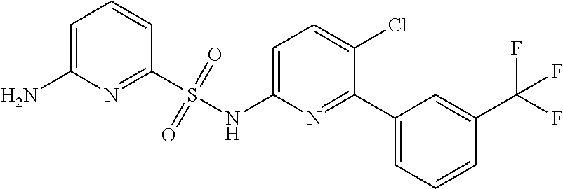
C1=C(N)N=C(S(NC2=CC=C(Cl)C(C3=CC=CC(C(F)(F)F)=C3)=N2)(=O)=O)C=C1
